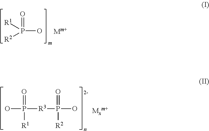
P(O)([R1])([R2])=O.OP([R3]P(O)(=O)[R2])(=O)[R1]
